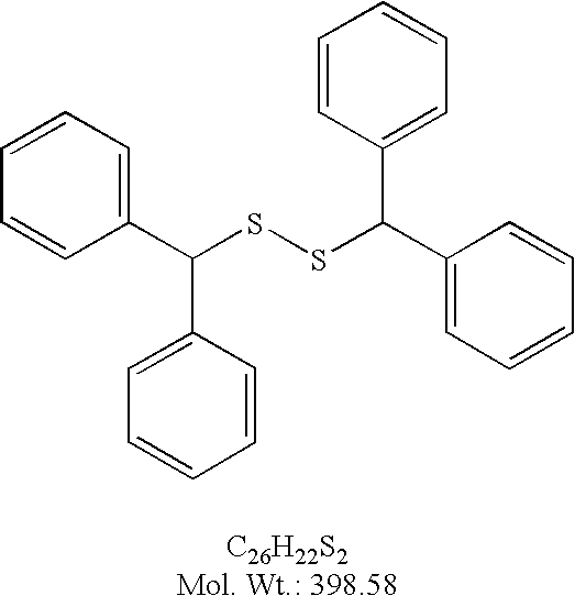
C1(C(SSC(C2=CC=CC=C2)C2=CC=CC=C2)C2=CC=CC=C2)=CC=CC=C1
